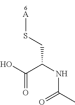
C(=O)(C(CS[A])NC(C)=O)O
